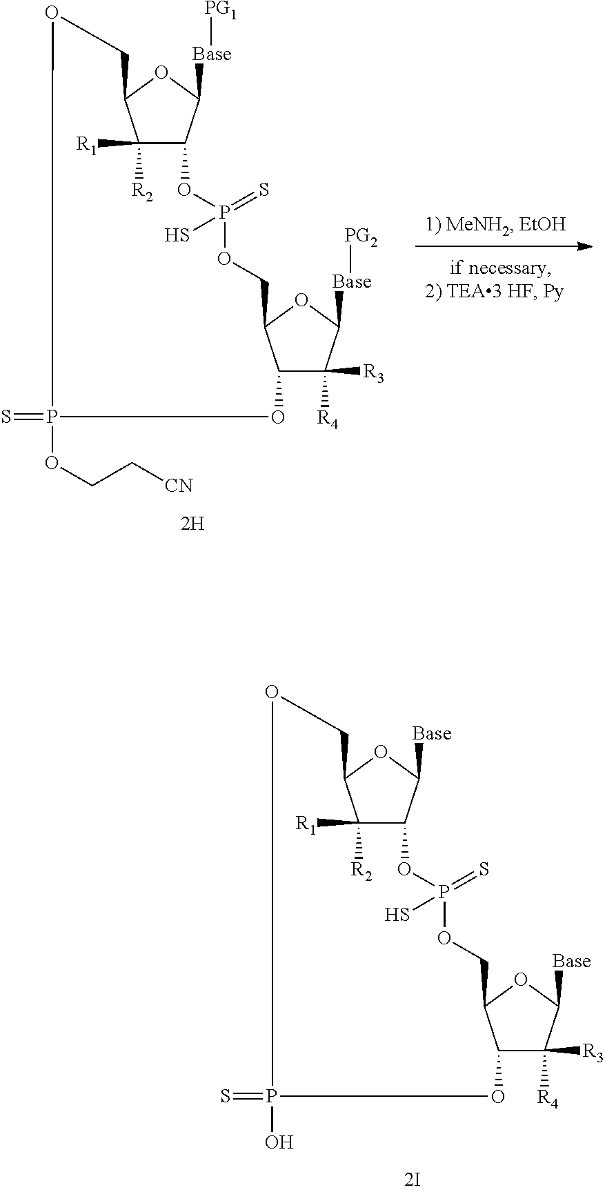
C1([R2])([R1])C2C([Base][PG1])OC1COP(=S)(OCC[CN])OC1C([R4])([R3])C([Base][PG2])OC1COP(=S)(S)O2.C1([R2])([R1])C2C([Base])OC1COP(=S)(O)OC1C([R4])([R3])C([Base])OC1COP(=S)(S)O2
